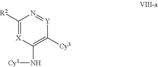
C1([R2])=[X]C(N[Cy1])=C([Cy3])[Y]=N1
